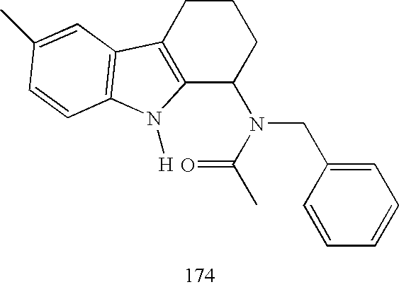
C12=C(CCCC1N(C(=O)C)CC1=CC=CC=C1)C1=C(N2[H])C=CC(C)=C1
